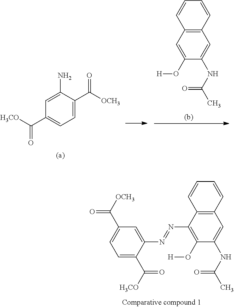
C1=C(N)C(C([OCH3])=O)=CC=C1C([H3CO])=O.C12=C(C=CC=C1)C=C(NC(C)=O)C(O[H])=C2.C12=C(C=CC=C1)C=C(NC(C)=O)C(O[H])=C2N=NC1=CC(C([OCH3])=O)=CC=C1C(=O)[H3CO]
